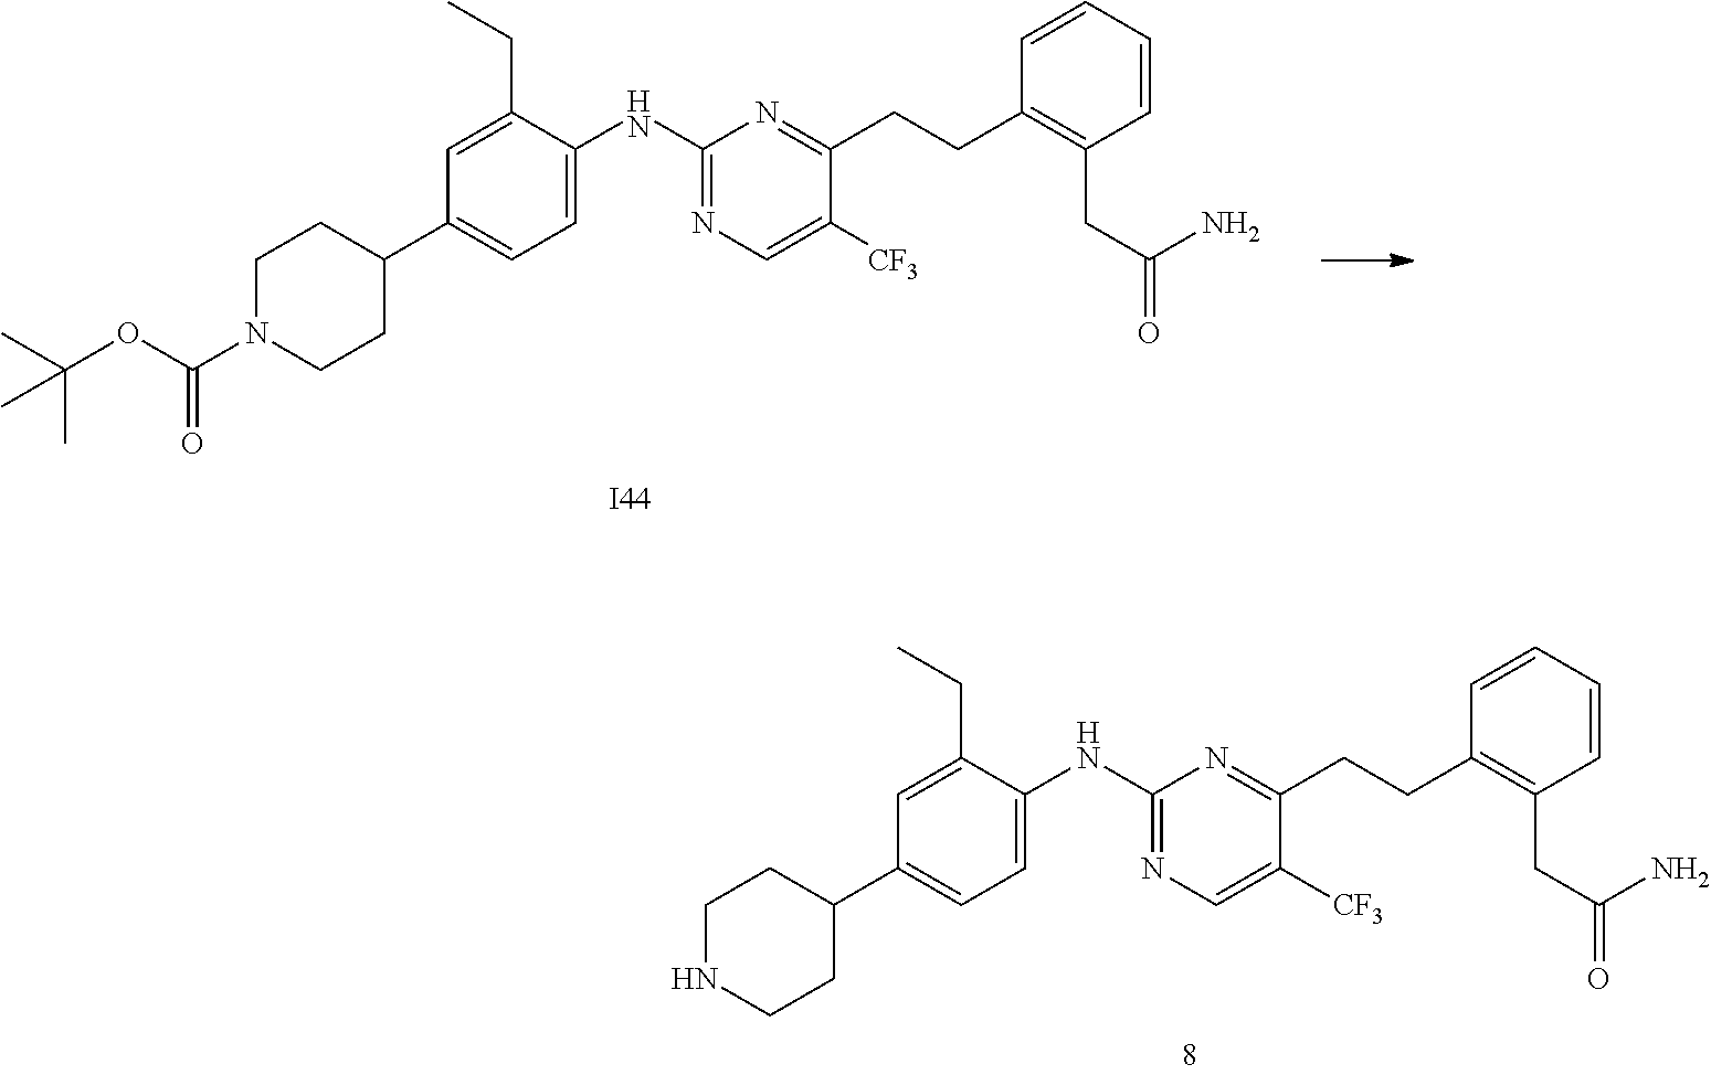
[I44].C1N(C(OC(C)(C)C)=O)CCC(C2=CC=C(NC3=NC=C([CF3])C(CCC4=C(CC(=O)N)C=CC=C4)=N3)C(CC)=C2)C1.C1NCCC(C2=CC=C(NC3=NC=C([CF3])C(CCC4=C(CC(N)=O)C=CC=C4)=N3)C(CC)=C2)C1
